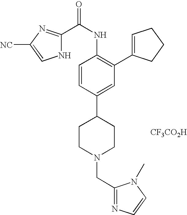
C1CN(CC2=NC=CN2C)CCC1C1=CC(C2=CCCC2)=C(NC(=O)C2=NC([NC])=CN2)C=C1.[CF3CO2H]
